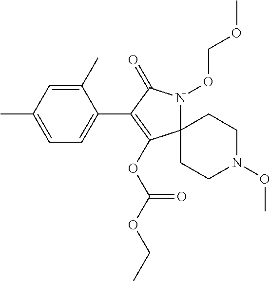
C1(C)=CC(C)=CC=C1C1=C(OC(OCC)=O)C2(N(OCOC)C1=O)CCN(OC)CC2
